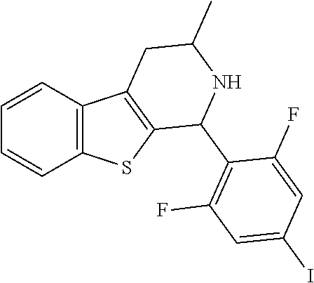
C12=C(C=CC=C1)C1=C(S2)C(C2=C(F)C=C(I)C=C2F)NC(C)C1
